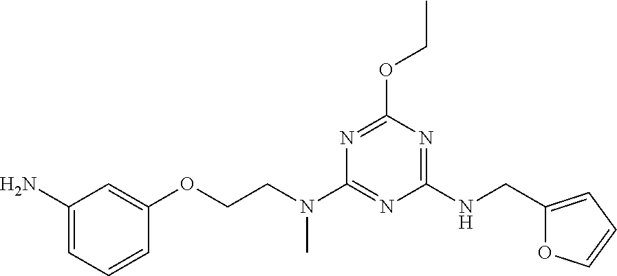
C(N(C1=NC(NCC2=CC=CO2)=NC(OCC)=N1)C)COC1=CC(N)=CC=C1
